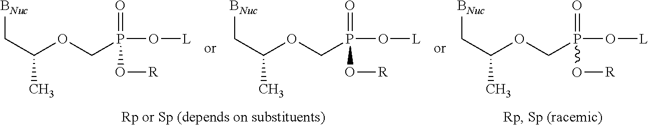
C(C(OCP(O[L])(=O)O[R])C)[BNuc].C(C(OCP(O[L])(=O)O[R])C)[BNuc].C(C(OCP(O[L])(=O)O[R])C)[BNuc]
